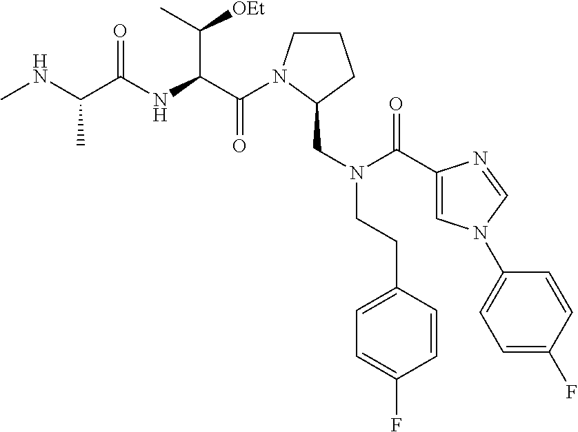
C(C(NC(C(NC)C)=O)C(C)[OEt])(=O)N1CCCC1CN(C(=O)C1=CN(C2=CC=C(F)C=C2)C=N1)CCC1=CC=C(F)C=C1
